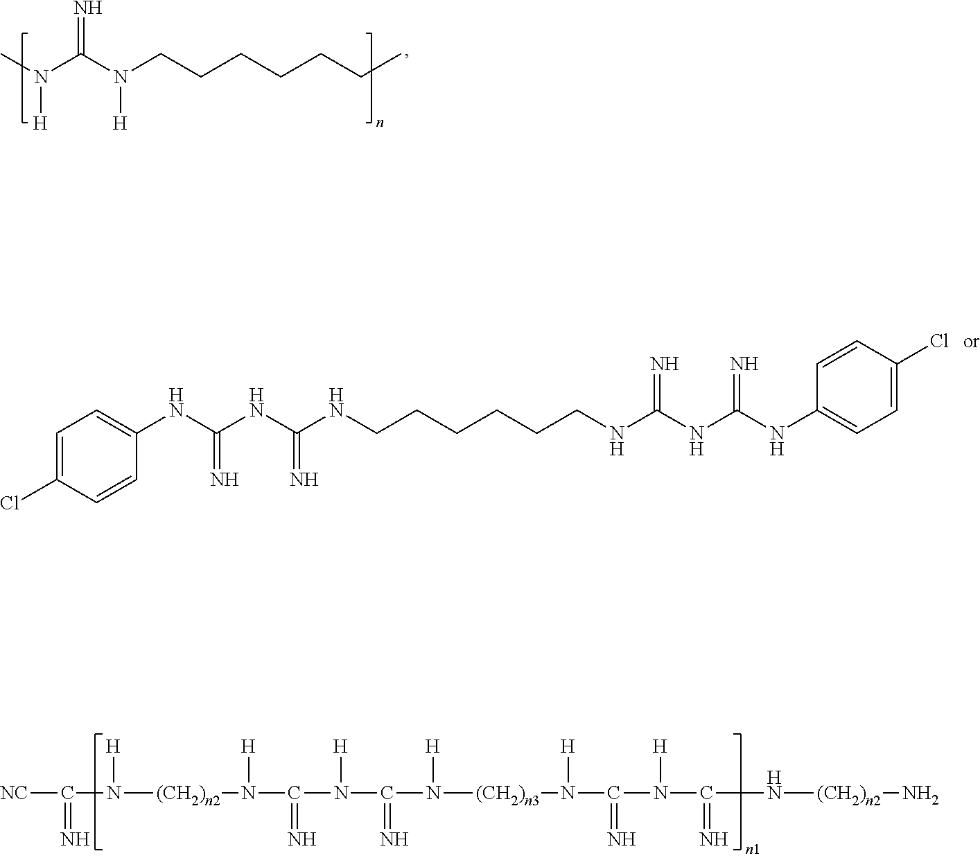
CN(C(N(CCCCCCC)[H])=N)[H].C1=C(Cl)C=CC(NC(NC(NCCCCCCNC(NC(NC2=CC=C(Cl)C=C2)=N)=N)=N)=N)=C1.[NC]C(N([H])[(CH2)n2]N([H])C(N([H])C(=N)N([H])[(CH2)n3]N([H])C(N([H])C(=N)N[(CH2)n2]N)=N)=N)=N
